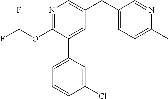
C1(OC(F)F)=NC=C(CC2=CC=C(C)N=C2)C=C1C1=CC=CC(Cl)=C1
